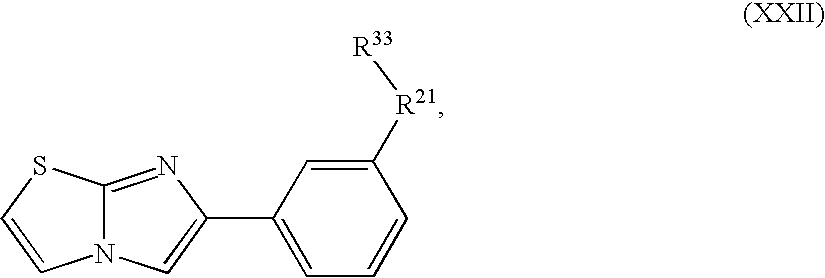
C1=C(C2=CC=CC([R21][R33])=C2)N=C2N1C=CS2
